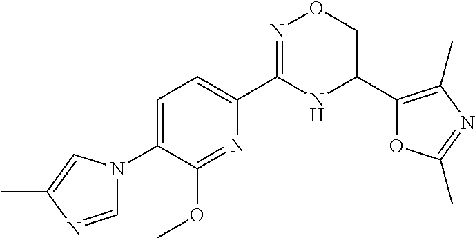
C1=C(N2C=NC(C)=C2)C(OC)=NC(C2=NOCC(C3=C(C)N=C(C)O3)N2)=C1
